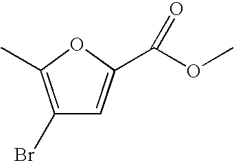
C1(Br)=C(C)OC(C(OC)=O)=C1
